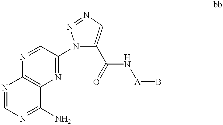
C1=NC2=C(N=C1N1C(C(N[A]B)=O)=CN=N1)C(N)=NC=N2
